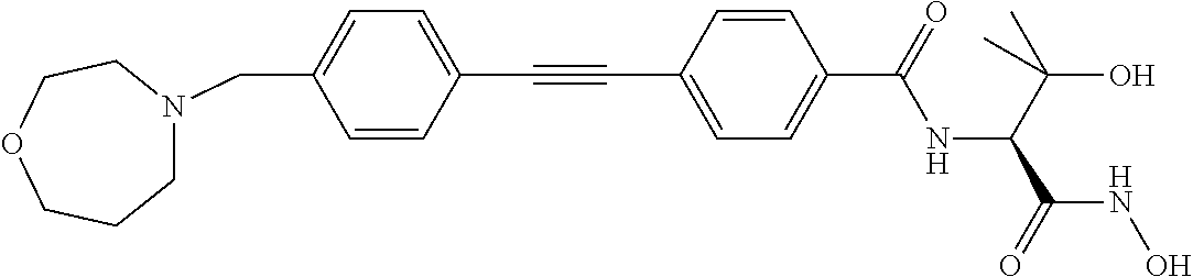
C1=CC(C#CC2=CC=C(C(=O)NC(C(C)(O)C)C(=O)NO)C=C2)=CC=C1CN1CCCOCC1
